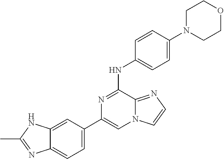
C1(C2=CC=C3C(=C2)NC(C)=N3)=CN2C(=NC=C2)C(NC2=CC=C(N3CCOCC3)C=C2)=N1
